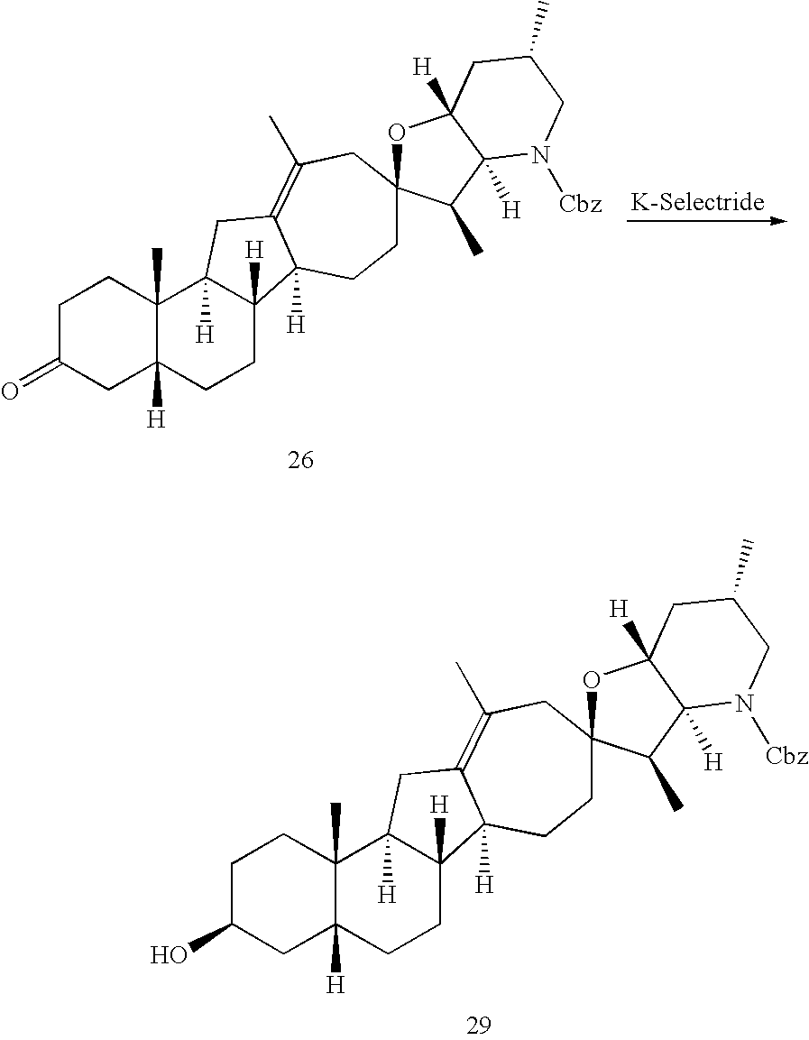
C1C(O)CC2([H])C(C)(C1)C1([H])C([H])(CC2)C2([H])C(=C(C)CC3(CC2)OC2([H])C([H])(C3C)N([Cbz])CC(C)C2)C1.C1C(=O)CC2([H])C(C)(C1)C1([H])C([H])(CC2)C2([H])C(=C(C)CC3(CC2)OC2([H])C([H])(C3C)N([Cbz])CC(C)C2)C1
